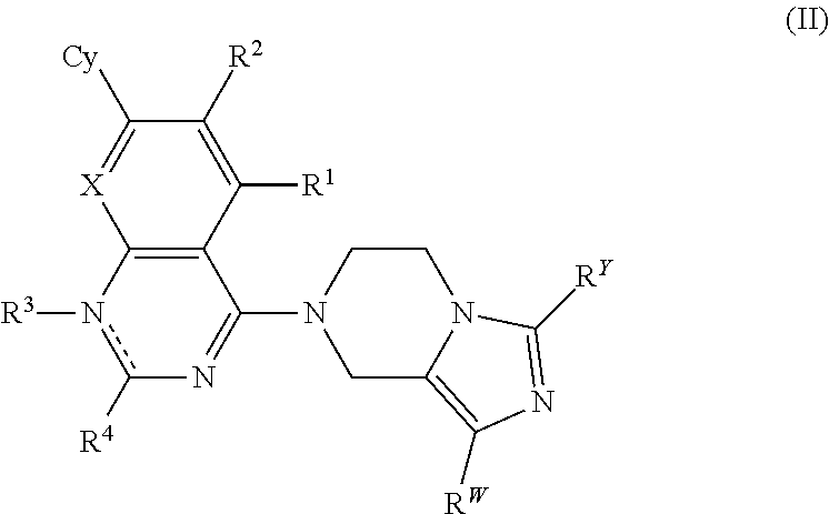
C1(N2CCN3C([RY])=NC([RW])=C3C2)=Nc([R4])n([R3])C2=C1C([R1])=C([R2])C([Cy])=[X]2
